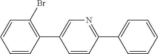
C1=CC=CC=C1C1=NC=C(C2=C(Br)C=CC=C2)C=C1
